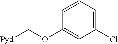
C1(Cl)=CC=CC(OC[Pyd])=C1
